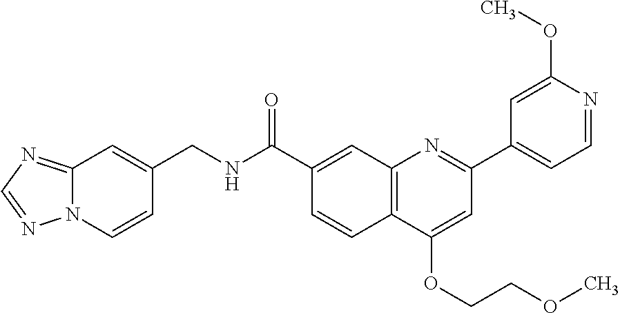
C1(C(NCC2=CC3=NC=NN3C=C2)=O)=CC2=C(C=C1)C(OCCOC)=CC(C1=CC=NC(OC)=C1)=N2
